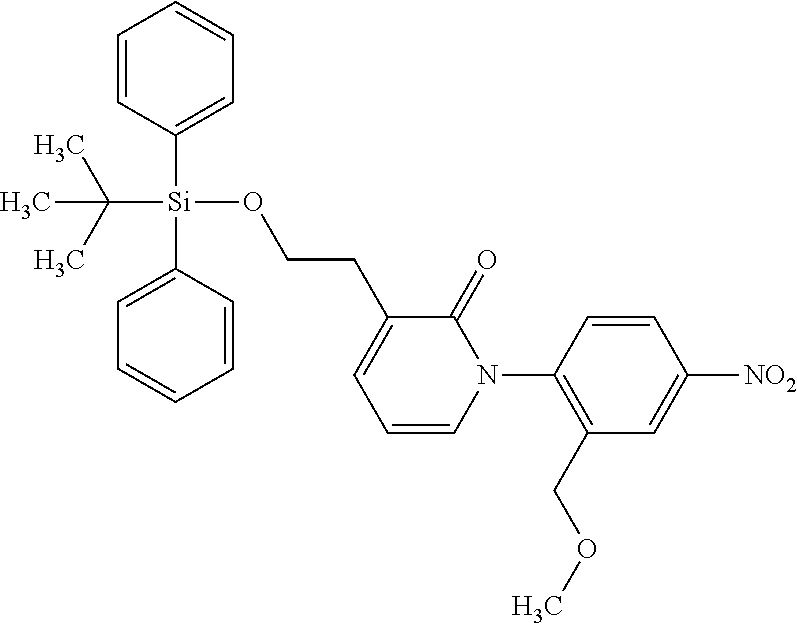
C1=CC(N2C(=O)C(CCO[Si](C3=CC=CC=C3)(C3=CC=CC=C3)C(C)(C)C)=CC=C2)=C(COC)C=C1[NO2]
